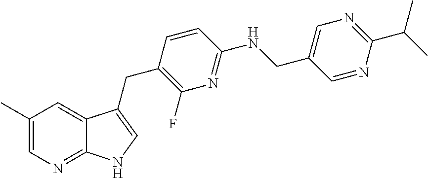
C1(C)=CN=C2C(=C1)C(CC1=C(F)N=C(NCC3=CN=C(C(C)C)N=C3)C=C1)=CN2
